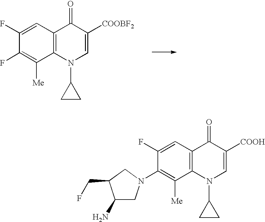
C1(F)=CC2=C(C([Me])=C1F)N(C1CC1)C=C([COOBF2])C2=O.C12=C(C=C(F)C(N3CC(N)C(CF)C3)=C1[Me])C(=O)C([COOH])=CN2C1CC1
